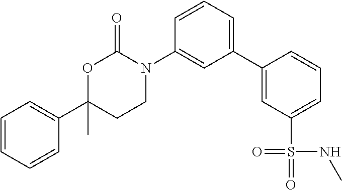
C1(C2=CC(S(=O)(=O)NC)=CC=C2)=CC=CC(N2C(=O)OC(C3=CC=CC=C3)(C)CC2)=C1
